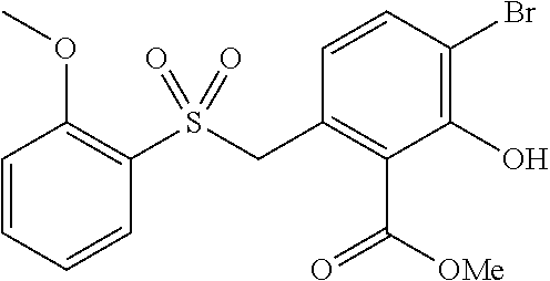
C1=CC=CC(S(CC2=C(C([OMe])=O)C(O)=C(Br)C=C2)(=O)=O)=C1OC
